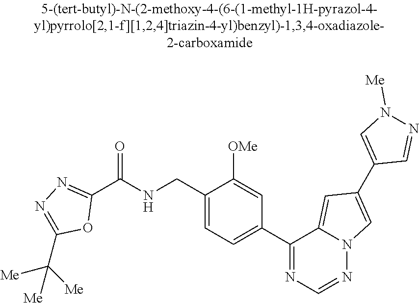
C1(C(NCC2=CC=C(C3=NC=NN4C3=CC(C3=CN([Me])N=C3)=C4)C=C2[OMe])=O)=NN=C(C([Me])([Me])[Me])O1
